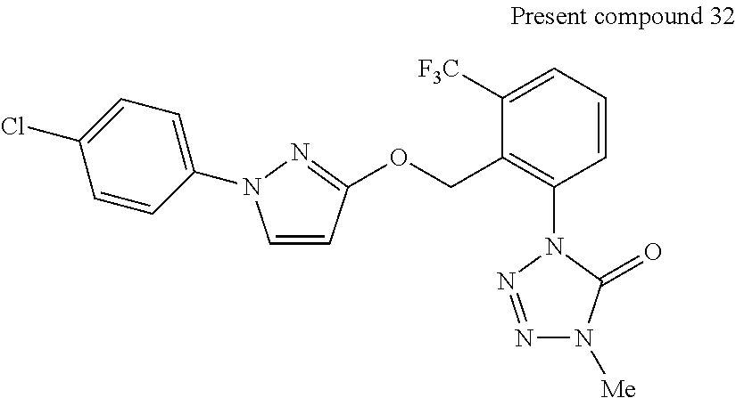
C1([F3C])=CC=CC(N2N=NN([Me])C2=O)=C1COC1=NN(C2=CC=C(Cl)C=C2)C=C1
